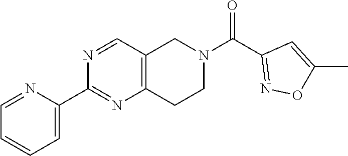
N1=CC2=C(N=C1C1=CC=CC=N1)CCN(C(C1=NOC(C)=C1)=O)C2
